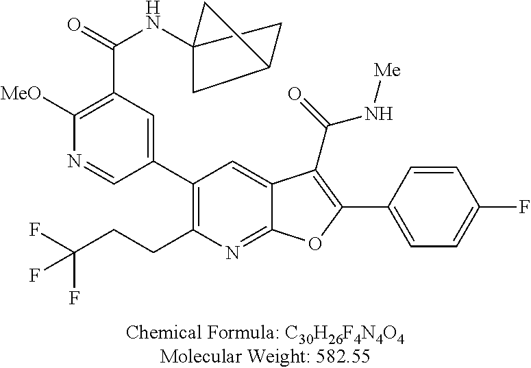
C1(C2=CC(C(=O)NC34CC(C3)C4)=C([MeO])N=C2)=C(CCC(F)(F)F)N=C2C(=C1)C(C(=O)N[Me])=C(C1=CC=C(F)C=C1)O2
